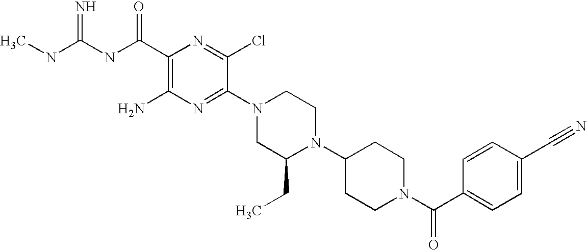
C1(C(NC(NC)=N)=O)=C(N)N=C(N2CC(CC)N(C3CCN(C(C4=CC=C(C#N)C=C4)=O)CC3)CC2)C(Cl)=N1
